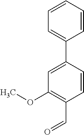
C1=CC=CC(C2=CC(OC)=C(C=O)C=C2)=C1
